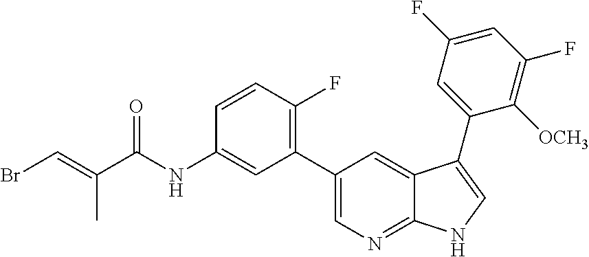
C(=C(C(NC1=CC(C2=CN=C3C(=C2)C(C2=CC(F)=CC(F)=C2[OCH3])=CN3)=C(F)C=C1)=O)C)Br
